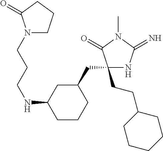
C1(CCC2CCCCC2)(CC2CC(NCCCN3CCCC3=O)CCC2)NC(=N)N(C)C1=O
